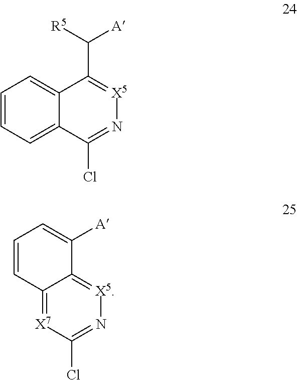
C1=CC=C2C(=C1)C(C([R5])[A])=[X5]N=C2Cl.[X7]1=C2C(=[X5]N=C1Cl)C([A])=CC=C2
